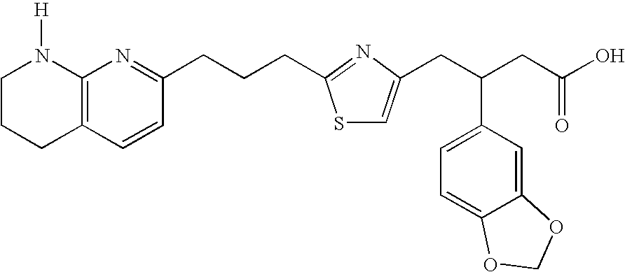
C1CCC2=C(N1[H])N=C(CCCC1=NC(CC(CC(O)=O)C3=CC=C4C(=C3)OCO4)=CS1)C=C2
